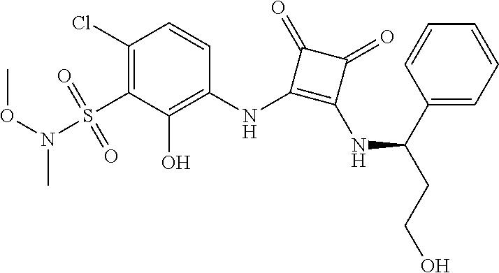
C1(Cl)=C(S(N(OC)C)(=O)=O)C(O)=C(NC2=C(NC(C3=CC=CC=C3)CCO)C(=O)C2=O)C=C1
